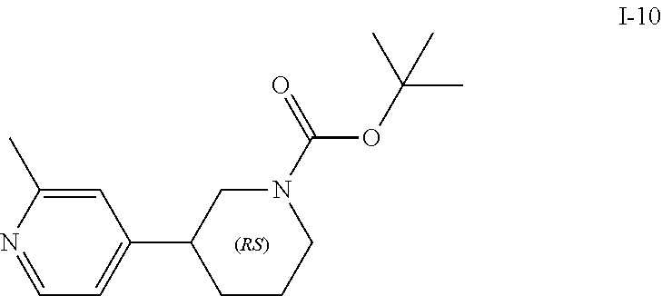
C1=C(C)N=CC=C1C1CCCN(C(=O)OC(C)(C)C)C1
